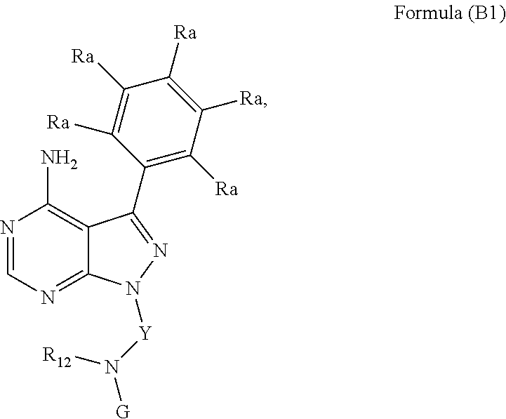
N1=CN=C2C(=C1N)C(C1=C([Ra])C([Ra])=C([Ra])C([Ra])=C1[Ra])=NN2[Y]N([G])[R12]
